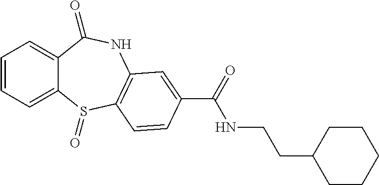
C1=CC=C2C(=C1)C(=O)NC1=C(S2=O)C=CC(C(=O)NCCC2CCCCC2)=C1
